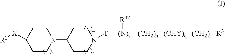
C1CN([T][(N)s]([(CH2)n][(CHY)q][(CH2)r][R3])[R47])CCC1N1CCC([X][R1])CC1
